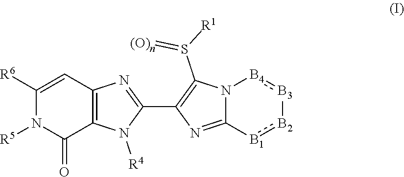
C12=NC(C3=NC4=C(N3[R4])C(=O)N([R5])C([R6])=C4)=C(S(=[(O)n])[R1])N1[B4]:[B3][B2]:[B1]2
